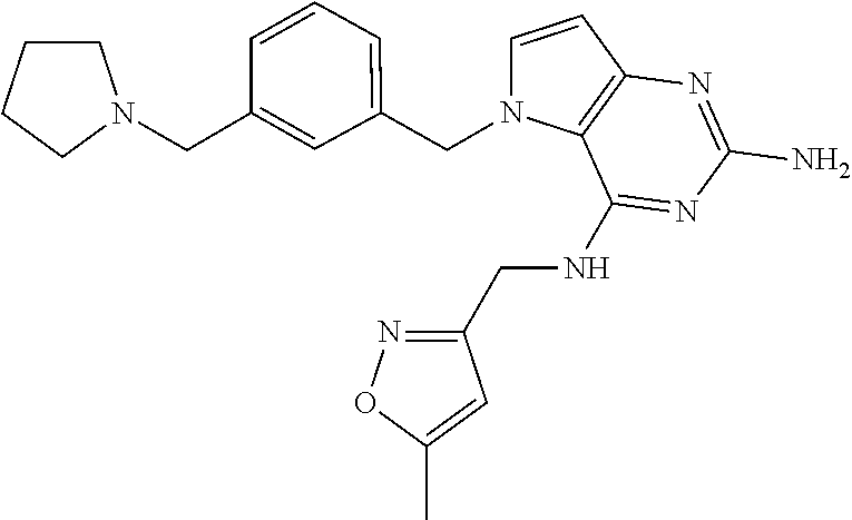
C1=CC2=C(N1CC1=CC=CC(CN3CCCC3)=C1)C(NCC1=NOC(C)=C1)=NC(N)=N2
